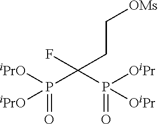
[iPrO]P([iPrO])(=O)C(P([OiPr])([OiPr])=O)(F)CC[OMs]
